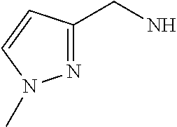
N1=C(CN)C=CN1C
